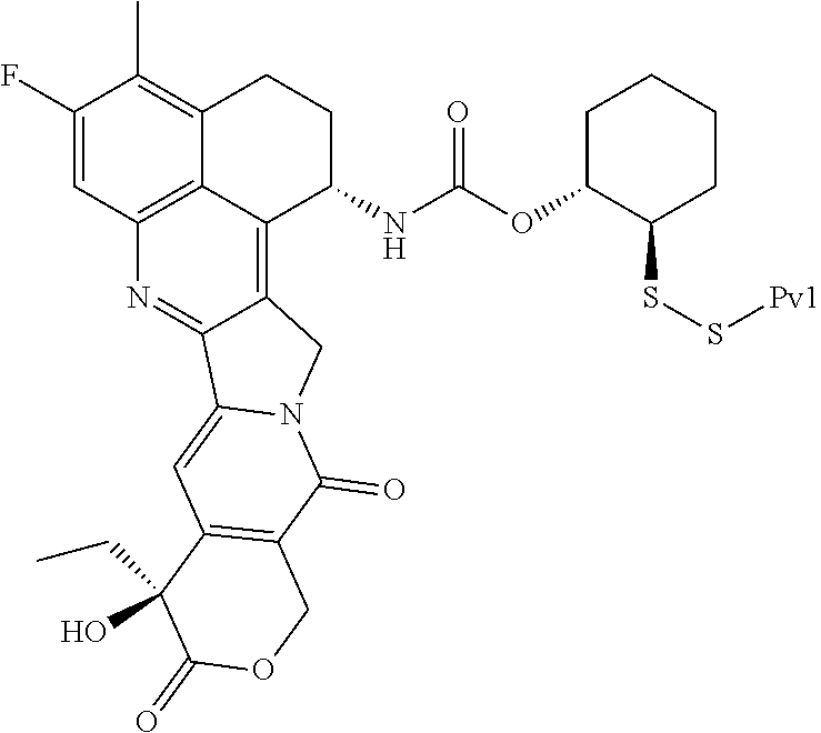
C12=C3N=C4C(=C1C(NC(=O)OC1C(SS[Pv1])CCCC1)CCC2=C(C)C(F)=C3)CN1C4=CC2=C(C1=O)COC(=O)C2(CC)O
